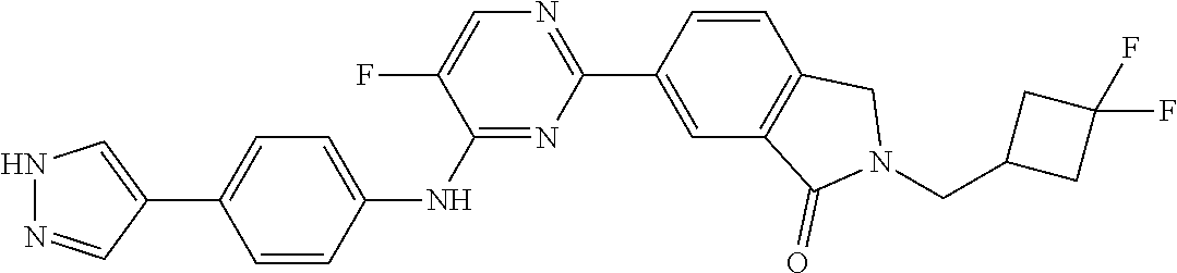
C1(C2=CNN=C2)=CC=C(NC2=NC(C3=CC4=C(C=C3)CN(CC3CC(F)(F)C3)C4=O)=NC=C2F)C=C1
